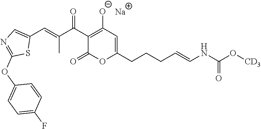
C1(C(C(=CC2=CN=C(OC3=CC=C(F)C=C3)S2)C)=O)=C([O-])C=C(CCCC=CNC(O[CD3])=O)OC1=O.[Na]
